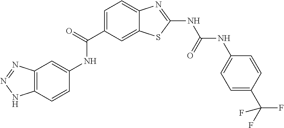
C1=CC2=C(C=C1NC(=O)C1=CC=C3C(=C1)SC(NC(NC1=CC=C(C(F)(F)F)C=C1)=O)=N3)N=NN2
